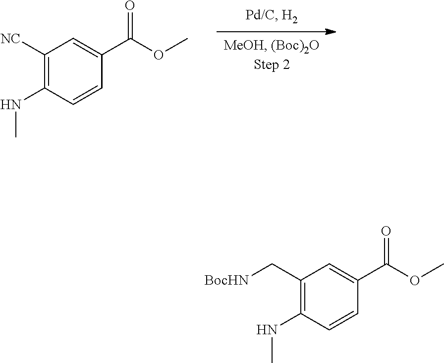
C1([NC])=C(NC)C=CC(C(OC)=O)=C1.C1(C[BocHN])=C(NC)C=CC(C(OC)=O)=C1
